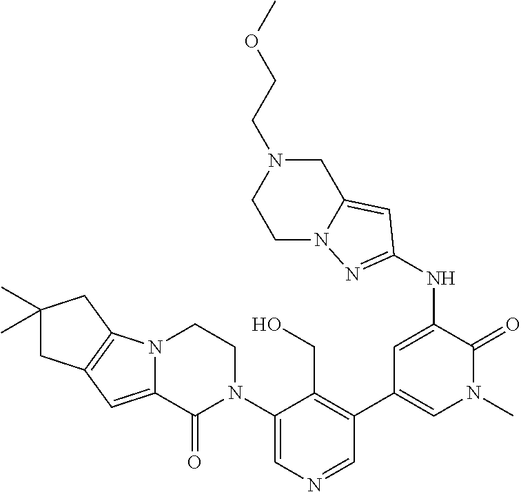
C1=NC=C(N2CCN3C(=CC4=C3CC(C)(C)C4)C2=O)C(CO)=C1C1=CN(C)C(=O)C(NC2=NN3CCN(CCOC)CC3=C2)=C1
